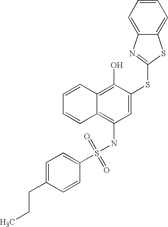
C1=CC=CC2=C(O)C(SC3=NC4=CC=CC=C4S3)=CC(NS(C3=CC=C(CCC)C=C3)(=O)=O)=C12
